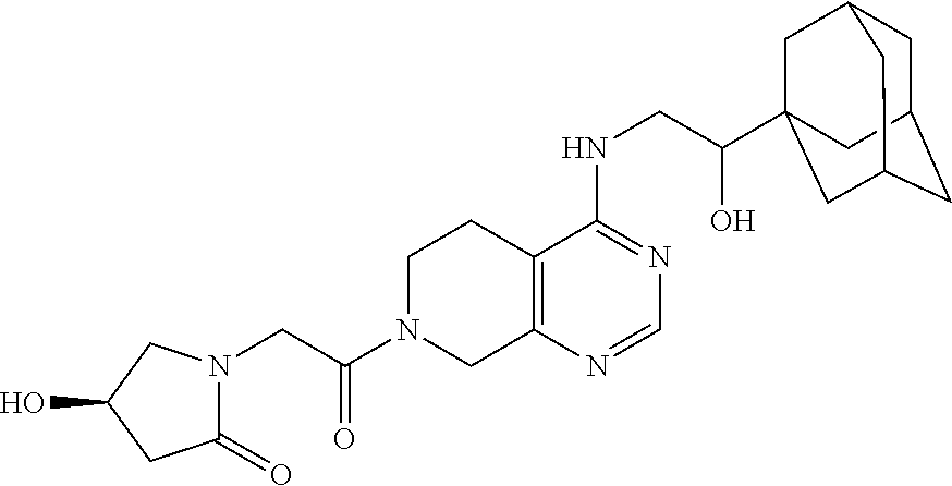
C(N1CC2=C(CC1)C(NCC(O)C13CC4CC(CC(C1)C4)C3)=NC=N2)(=O)CN1C(=O)CC(O)C1
